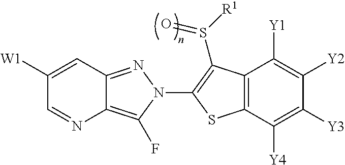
C12=NN(C3=C(S([R1])=O)C4=C(C([Y4])=C([Y3])C([Y2])=C4[Y1])S3)C(F)=C1N=CC([W1])=C2
